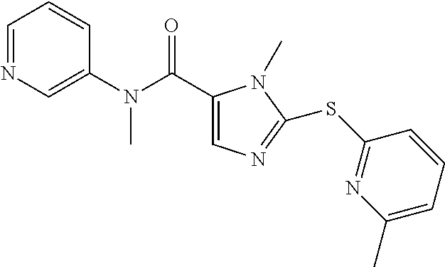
C1(C(N(C2=CN=CC=C2)C)=O)=CN=C(SC2=NC(C)=CC=C2)N1C
